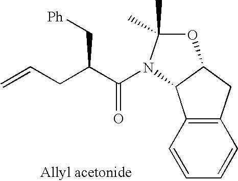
C12=C(C=CC=C1)C1C(C2)OC(C)(C)N1C(C(CC=C)C[Ph])=O
